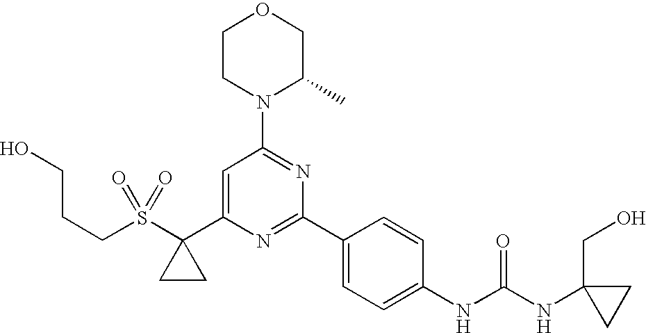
C(S(C1(C2=CC(N3C(C)COCC3)=NC(C3=CC=C(NC(=O)NC4(CO)CC4)C=C3)=N2)CC1)(=O)=O)CCO
